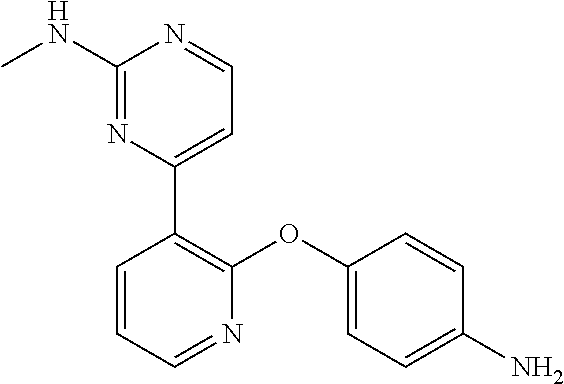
C1(C2=C(OC3=CC=C(N)C=C3)N=CC=C2)=CC=NC(NC)=N1
